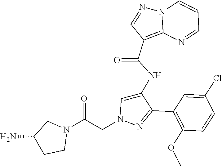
C1(C2=NN(CC(N3CC(N)CC3)=O)C=C2NC(C2=C3N(N=C2)C=CC=N3)=O)=C(OC)C=CC(Cl)=C1
